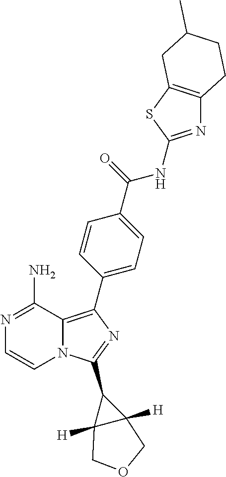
N1=C(N)C2=C(C3=CC=C(C(=O)NC4=NC5=C(S4)CC(C)CC5)C=C3)N=C(C3C4([H])C3([H])COC4)N2C=C1
